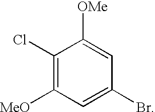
C1(Cl)=C([MeO])C=C(Br)C=C1[OMe]
